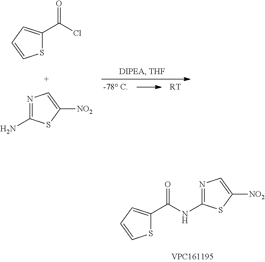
S1C(C(Cl)=O)=CC=C1.N1=C(N)SC([NO2])=C1.[RT].S1C(C(NC2=NC=C([NO2])S2)=O)=CC=C1
